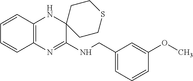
C1=CC2=C(C=C1)N=C(NCC1=CC=CC(OC)=C1)C1(N2)CCSCC1
